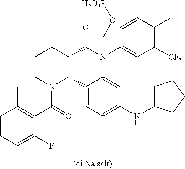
C1=CC=C(F)C(C(=O)N2C(C3=CC=C(NC4CCCC4)C=C3)C(C(N(C3=CC([CF3])=C(C)C=C3)CO[H2O3P])=O)CCC2)=C1C
